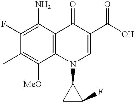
C1(F)=C(N)C2=C(C([MeO])=C1C)N(C1CC1F)C=C(C(O)=O)C2=O
